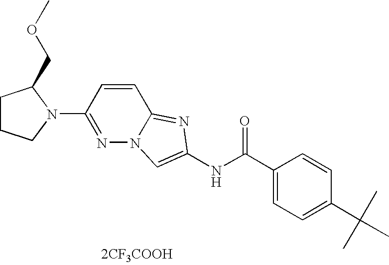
N1=C(N2C(COC)CCC2)C=CC2=NC(NC(=O)C3=CC=C(C(C)(C)C)C=C3)=CN12.[2CF3COOH]
